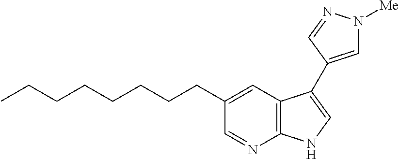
C1=NC2=C(C=C1CCCCCCCC)C(C1=CN([Me])N=C1)=CN2
